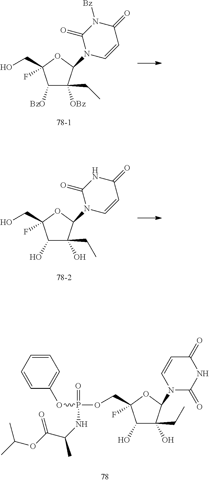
C1([BzO])C(CC)([OBz])C(N2C(=O)N([Bz])C(=O)C=C2)OC1(CO)F.C1(O)C(CC)(O)C(N2C(=O)NC(=O)C=C2)OC1(CO)F.C1(O)C(CC)(O)C(N2C(=O)NC(=O)C=C2)OC1(COP(=O)(NC(C(OC(C)C)=O)C)OC1=CC=CC=C1)F
